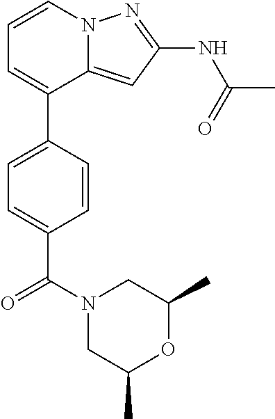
C12=CC(NC(C)=O)=NN1C=CC=C2C1=CC=C(C(N2CC(C)OC(C)C2)=O)C=C1
